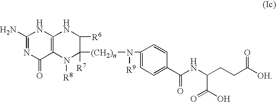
C1(N)=NC(=O)C2=C(N1)NC([R6])C([R7])([(CH2)n]N([R9])C1=CC=C(C(NC(CCC([OH])=O)C(=O)O)=O)C=C1)N2[R8]
